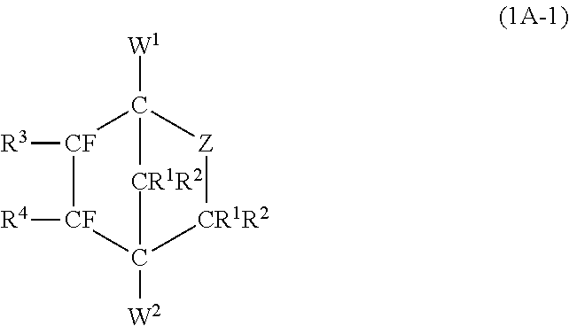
[CF]1([R4])[CF]([R3])C2([W1])[Z][CR1R2]C1([W2])[CR1R2]2
